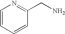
C1=CC=CC(CN)=N1
